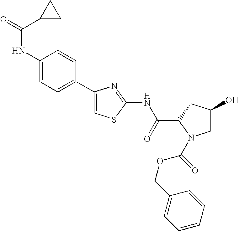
C1(C2=CC=C(NC(C3CC3)=O)C=C2)=CSC(NC(C2N(C(OCC3=CC=CC=C3)=O)CC(O)C2)=O)=N1
